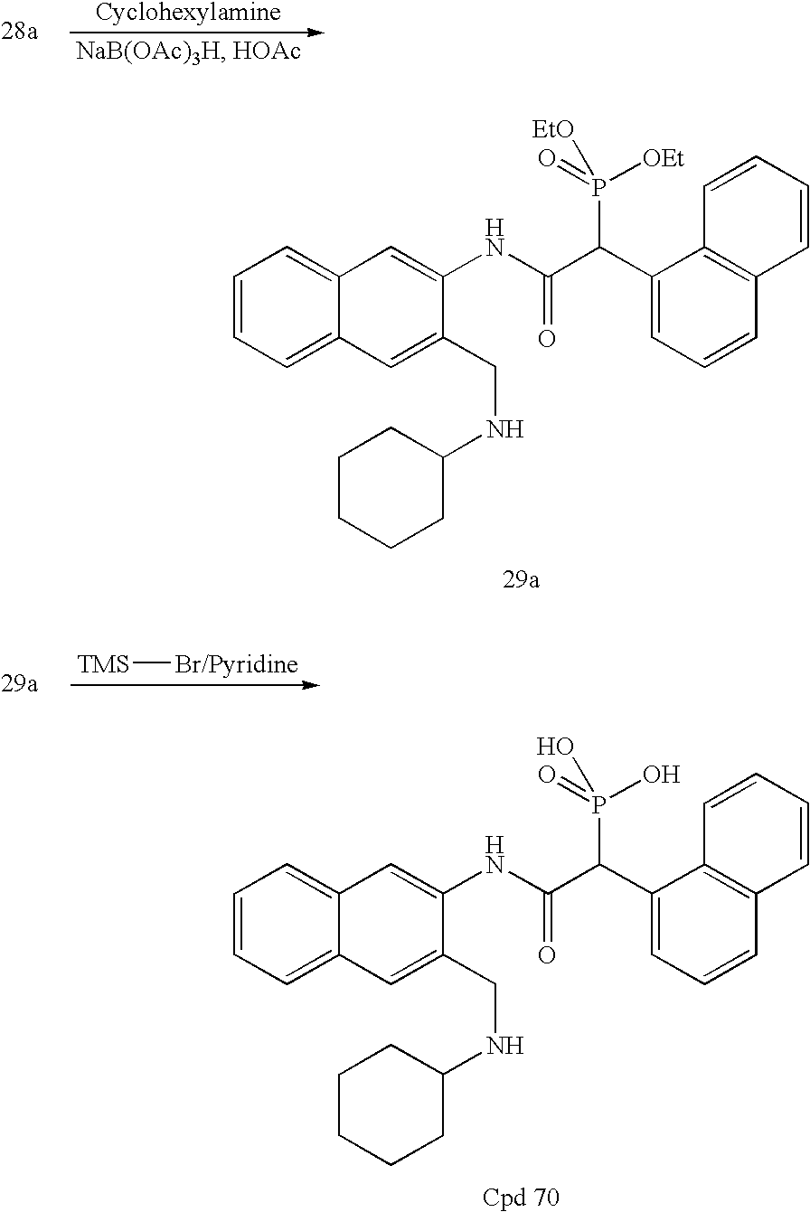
C1=CC=C2C(=C1)C=C(NC(C(C1=CC=CC3=C1C=CC=C3)P([OEt])(=O)[EtO])=O)C(CNC1CCCCC1)=C2.C1=CC=C2C(=C1)C=C(NC(C(C1=CC=CC3=C1C=CC=C3)P(O)(=O)O)=O)C(CNC1CCCCC1)=C2.[TMS][Br/Pyridine]
